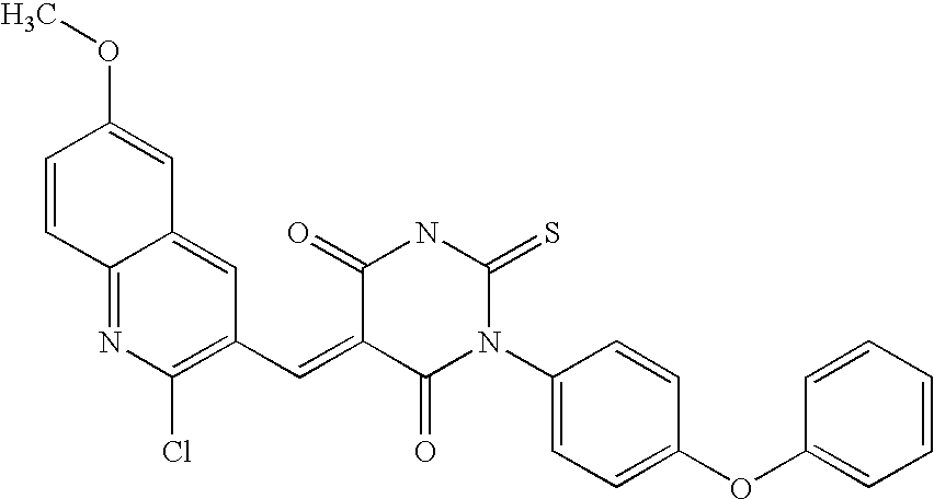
C1=CC2=NC(Cl)=C(C=C3C(=O)N(C4=CC=C(OC5=CC=CC=C5)C=C4)C(=S)NC3=O)C=C2C=C1OC
